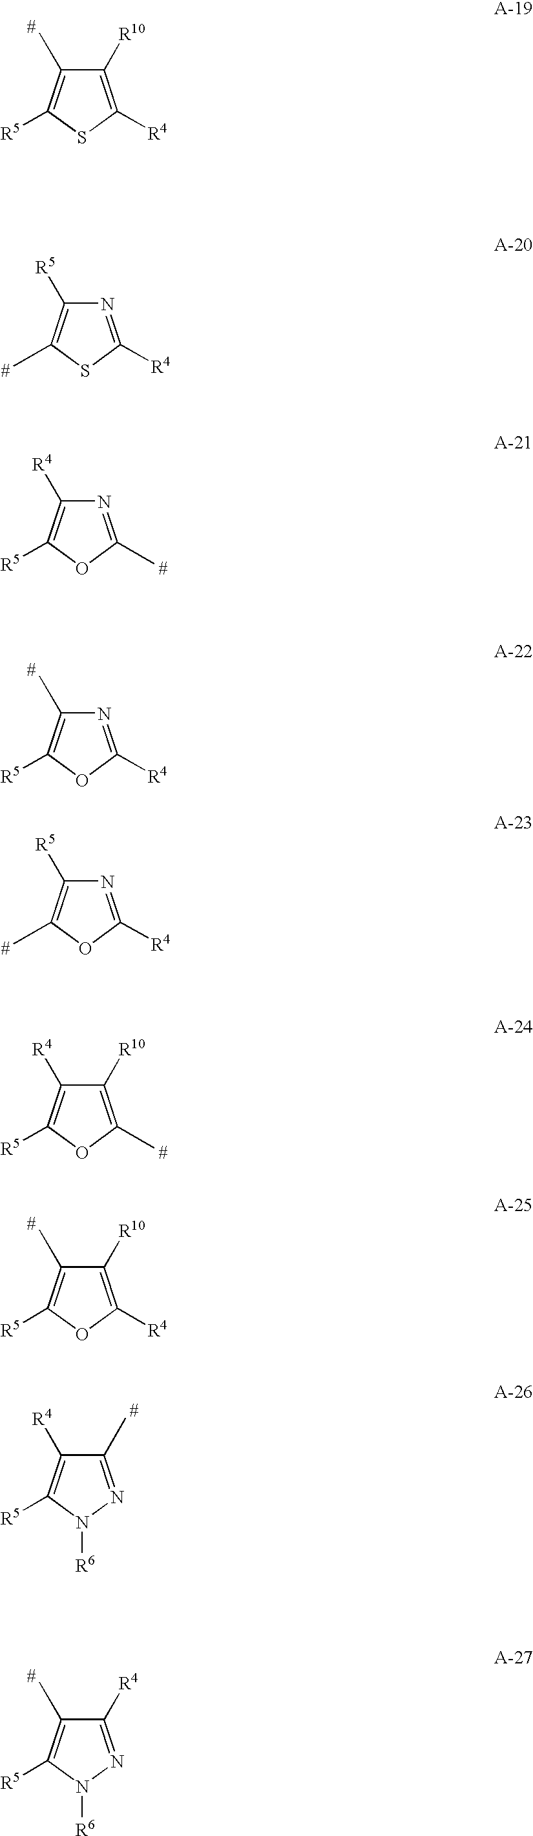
C1([R10])=C([R4])SC([R5])=C1C.N1=C([R4])SC(C)=C1[R5].N1=C(C)OC([R5])=C1[R4].N1=C([R4])OC([R5])=C1C.N1=C([R4])OC(C)=C1[R5].C1([R10])=C(C)OC([R5])=C1[R4].C1([R10])=C([R4])OC([R5])=C1C.C1([R4])=NN([R6])C([R5])=C1C.C1(C)=NN([R6])C([R5])=C1[R4]
